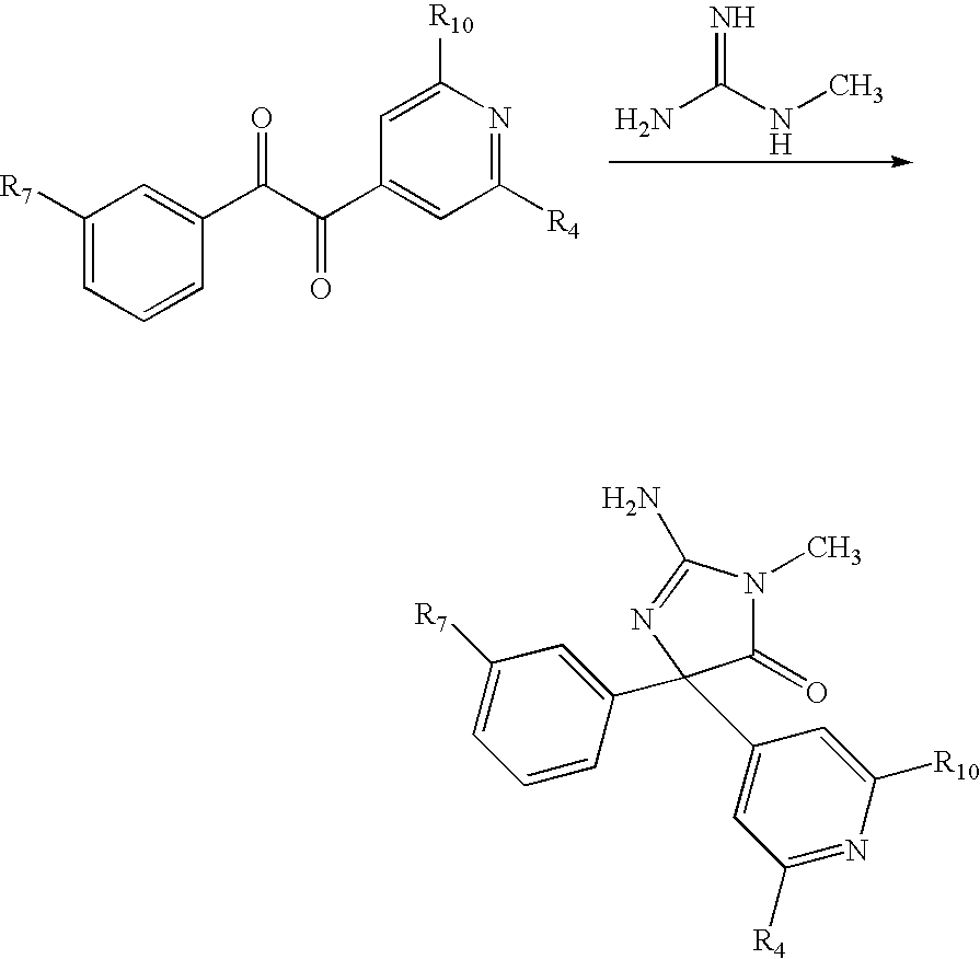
NC(NC)=N.C1([R7])=CC=CC(C(C(C2=CC([R4])=NC([R10])=C2)=O)=O)=C1.C1(=O)N(C)C(N)=NC1(C1=CC([R7])=CC=C1)C1=CC([R4])=NC([R10])=C1
